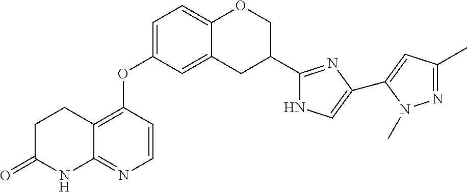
C1C(=O)NC2=NC=CC(OC3=CC=C4C(=C3)CC(C3=NC(C5=CC(C)=NN5C)=CN3)CO4)=C2C1
